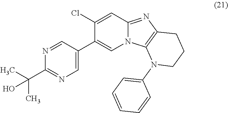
C1(Cl)=CC2=NC3=C(N2C=C1C1=CN=C(C(C)(C)O)N=C1)N(C1=CC=CC=C1)CCC3
